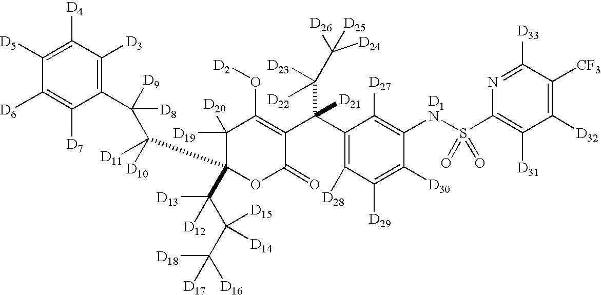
C1([D19])([D20])C(C(C([D8])([D9])C2=C([D3])C([D4])=C([D5])C([D6])=C2[D7])([D10])[D11])(C(C([D14])(C([D18])([D16])[D17])[D15])([D13])[D12])OC(=O)C(C(C2=C([D28])C([D29])=C([D30])C([D1N]S(C3=C([D31])C([D32])=C([CF3])C([D33])=N3)(=O)=O)=C2[D27])(C([D22])([D23])C([D26])([D25])[D24])[D21])=C1O[D2]
